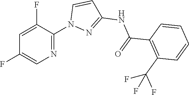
C(NC1=NN(C2=NC=C(F)C=C2F)C=C1)(C1=C(C(F)(F)F)C=CC=C1)=O
